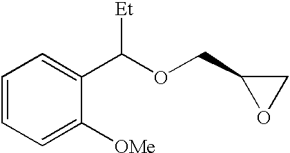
C1=CC=C([OMe])C(C(OCC2OC2)[Et])=C1
